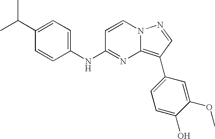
C1(C(C)C)=CC=C(NC2=NC3=C(C4=CC=C(O)C(OC)=C4)C=NN3C=C2)C=C1
